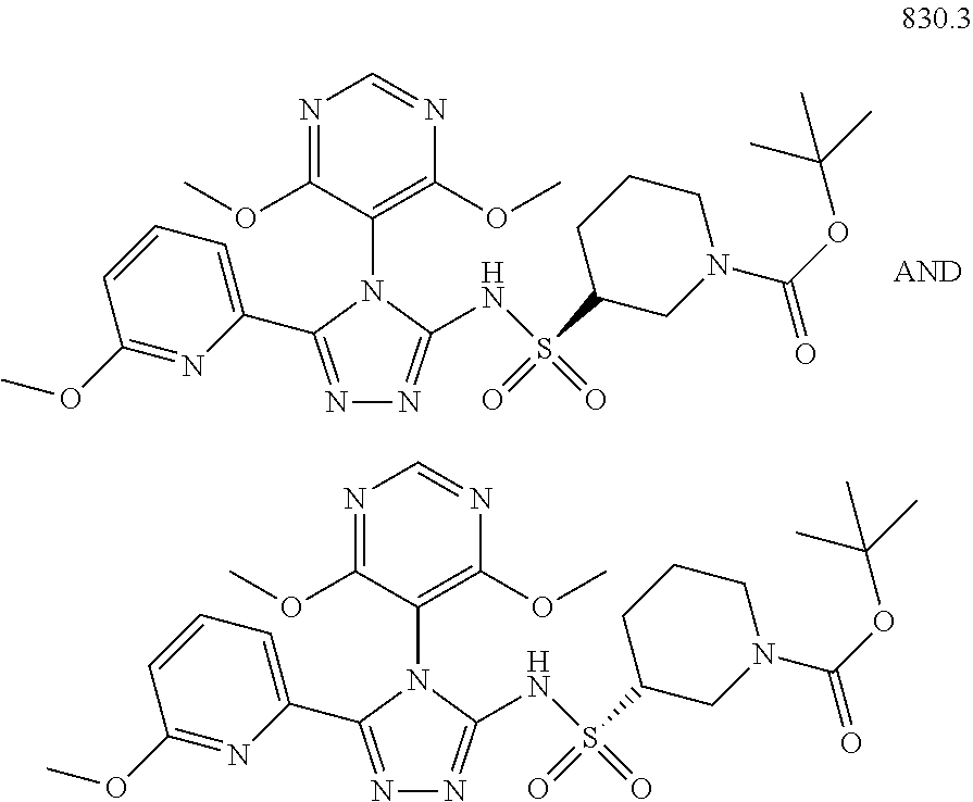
N1=C(C2=CC=CC(OC)=N2)N(C2=C(OC)N=CN=C2OC)C(NS(=O)(C2CN(C(OC(C)(C)C)=O)CCC2)=O)=N1.N1=C(C2=CC=CC(OC)=N2)N(C2=C(OC)N=CN=C2OC)C(NS(=O)(C2CN(C(OC(C)(C)C)=O)CCC2)=O)=N1
